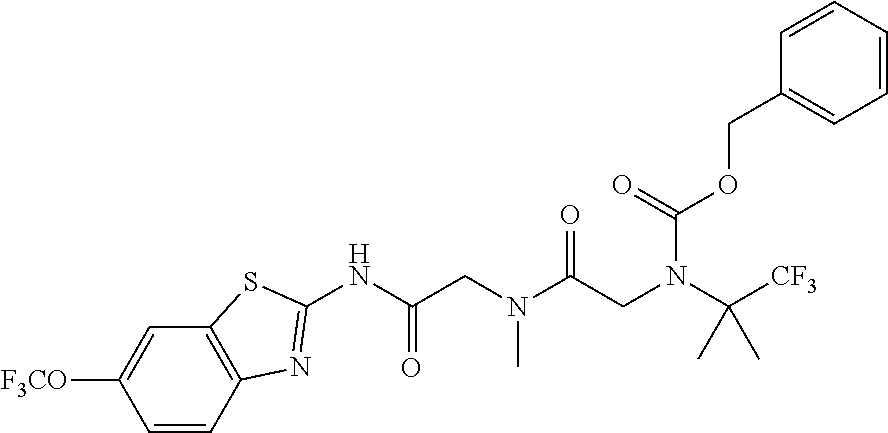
C1=CC2=C(C=C1[F3CO])SC(NC(CN(C(CN(C([CF3])(C)C)C(=O)OCC1=CC=CC=C1)=O)C)=O)=N2
